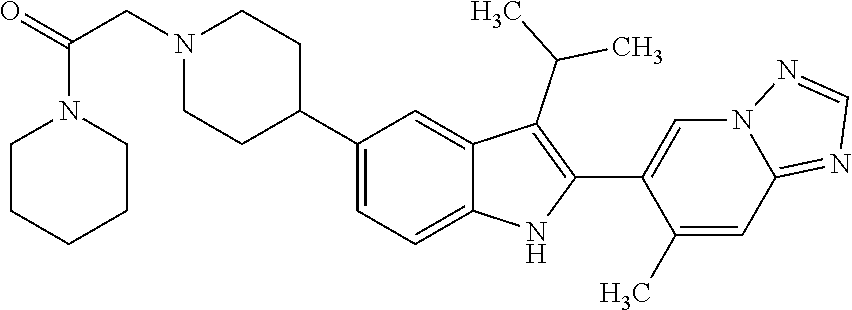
C1(C2CCN(CC(=O)N3CCCCC3)CC2)=CC=C2C(=C1)C(C(C)C)=C(C1=CN3C(=NC=N3)C=C1C)N2
